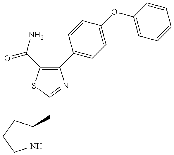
C1(C2=CC=C(OC3=CC=CC=C3)C=C2)=C(C(=O)N)SC(CC2NCCC2)=N1
